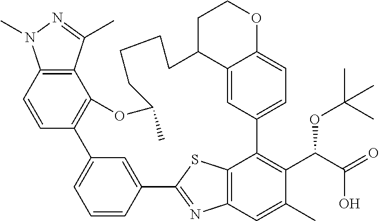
C12=CC3=CC=C1OCCC2CCCCC(C)OC1=C(C2=CC=CC(=C2)C2=NC4=C(C3=C(C(C(O)=O)OC(C)(C)C)C(C)=C4)S2)C=CC2=C1C(C)=NN2C
